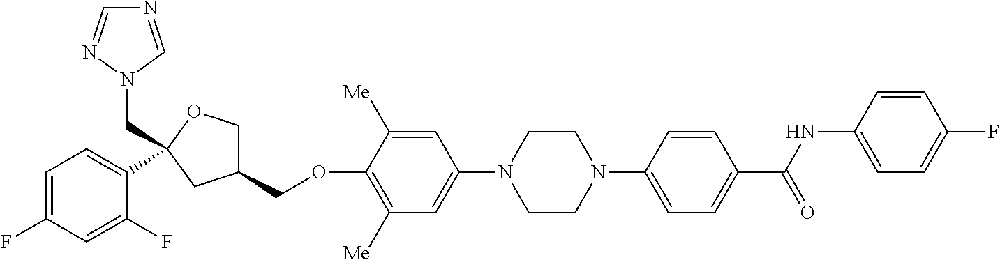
C1=C(F)C=C(F)C(C2(CN3N=CN=C3)OCC(COC3=C([Me])C=C(N4CCN(C5=CC=C(C(NC6=CC=C(F)C=C6)=O)C=C5)CC4)C=C3[Me])C2)=C1
